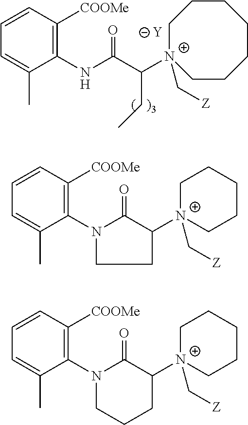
C1(NC(C([N+]2(C[Z])CCCCCCC2)CC)=O)=C([COOMe])C=CC=C1C.[Y].C1(N2C(=O)C([N+]3(C[Z])CCCCC3)CC2)=C([COOMe])C=CC=C1C.C1(N2C(=O)C([N+]3(C[Z])CCCCC3)CCC2)=C([COOMe])C=CC=C1C
